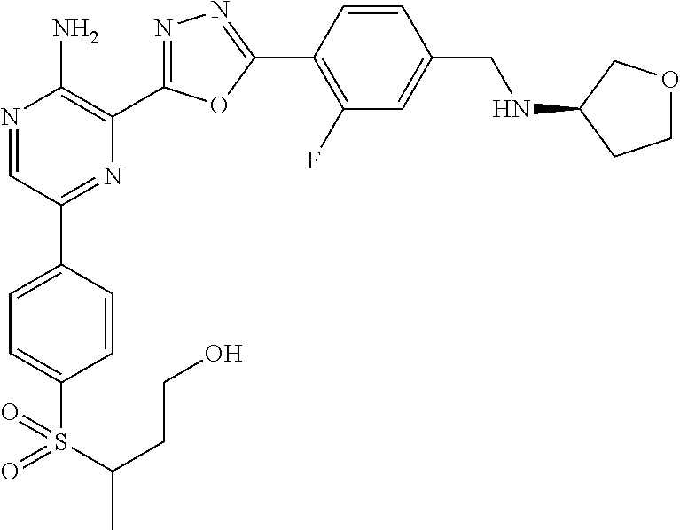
N1=CC(C2=CC=C(S(C(C)CCO)(=O)=O)C=C2)=NC(C2=NN=C(C3=C(F)C=C(CNC4CCOC4)C=C3)O2)=C1N
